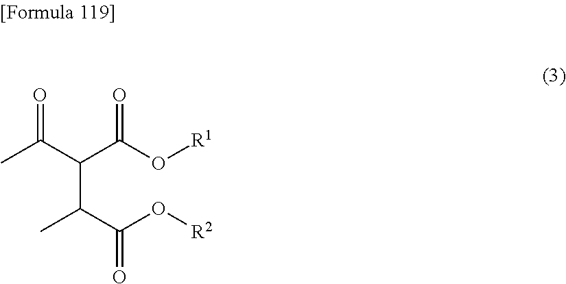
O=C(C(C(O[R1])=O)C(C(O[R2])=O)C)C
